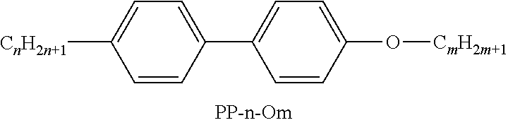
C1=C(C2=CC=C(O[CmH2m+1])C=C2)C=CC([CnH2n+1])=C1
